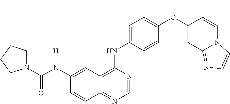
C12=NC=NC(NC3=CC(C)=C(OC4=CC5=NC=CN5C=C4)C=C3)=C1C=C(N(C(N1CCCC1)=O)[H])C=C2
